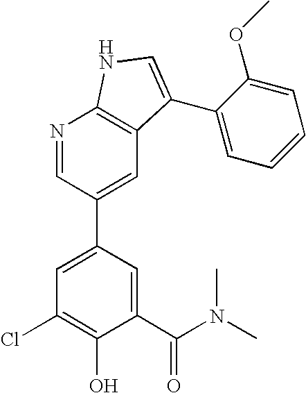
C1(C(N(C)C)=O)=CC(C2=CC3=C(N=C2)NC=C3C2=CC=CC=C2OC)=CC(Cl)=C1O
